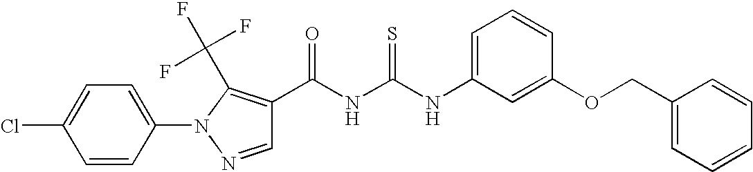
C(NC(NC1=CC=CC(OCC2=CC=CC=C2)=C1)=S)(=O)C1=C(C(F)(F)F)N(C2=CC=C(Cl)C=C2)N=C1
